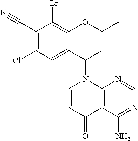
BrC1=C(OCC)C(C(C)N2C=CC(=O)C3=C2N=CN=C3N)=CC(Cl)=C1C#N
